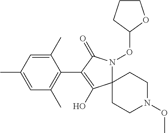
C1(C)=CC(C)=CC(C)=C1C1=C(O)C2(N(OC3OCCC3)C1=O)CCN(OC)CC2
